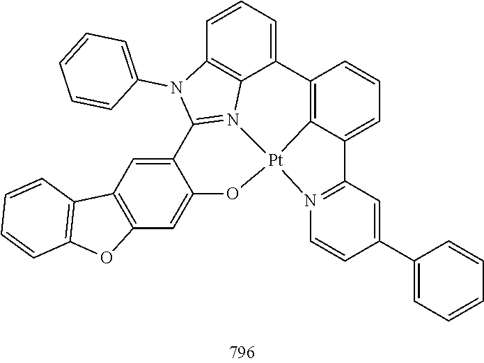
C12=C3C(=CC=C1)C1=N(C=CC(C4=CC=CC=C4)=C1)[Pt]31N3=C(N(C4=CC=CC=C4)C4=C3C2=CC=C4)C2=CC3=C(C=C2O1)OC1=C3C=CC=C1
